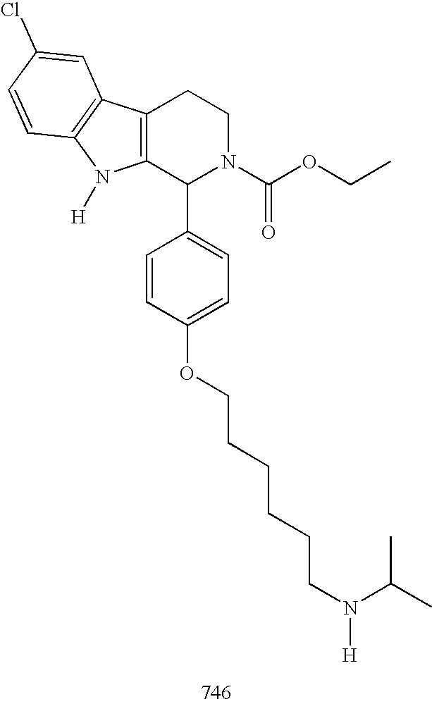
C12=C(C(C3=CC=C(OCCCCCCN([H])C(C)C)C=C3)N(C(OCC)=O)CC1)N([H])C1=C2C=C(Cl)C=C1
